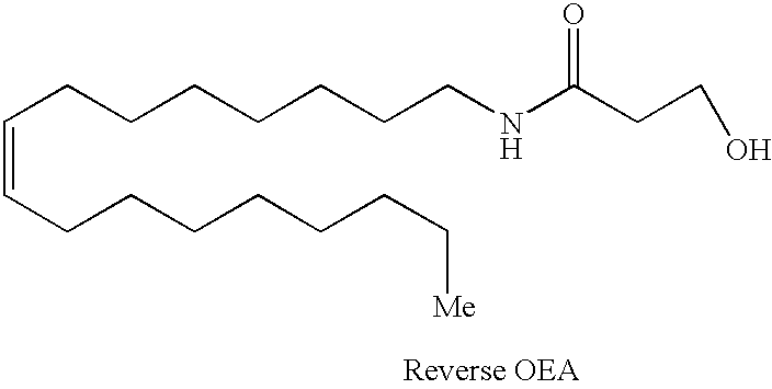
C(=CCCCCCCC[Me])CCCCCCCNC(CCO)=O
